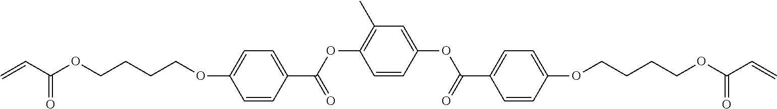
C=CC(OCCCCOC1=CC=C(C(OC2=C(C)C=C(OC(=O)C3=CC=C(OCCCCOC(C=C)=O)C=C3)C=C2)=O)C=C1)=O
